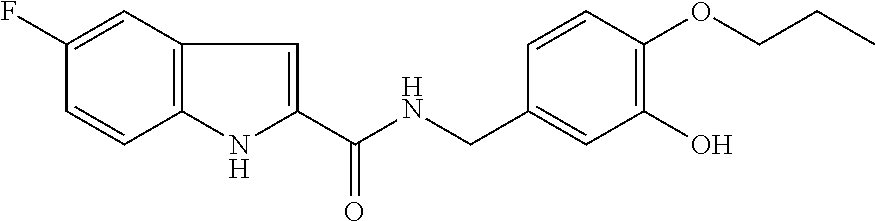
C1(F)=CC2=C(C=C1)NC(C(NCC1=CC(O)=C(OCCC)C=C1)=O)=C2
